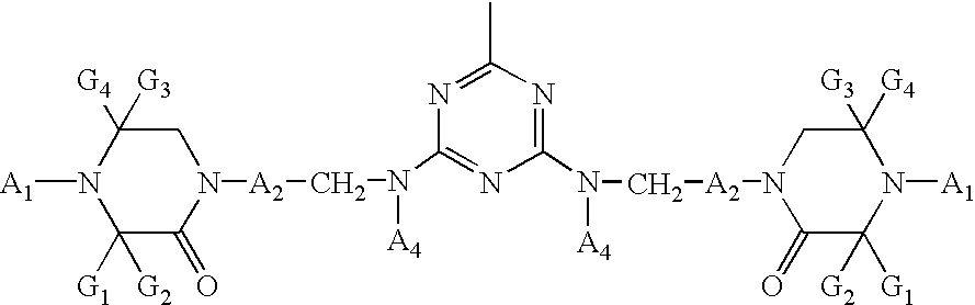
N1([A1])C([G1])([G2])C(=O)N([A2]CN([A4])C2=NC(N(C[A2]N3C(=O)C([G2])([G1])N([A1])C([G3])([G4])C3)[A4])=NC(C)=N2)CC1([G4])[G3]
